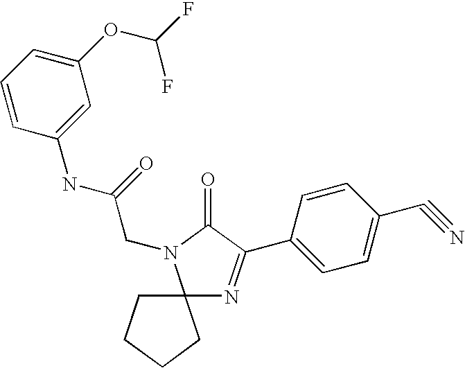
C12(N=C(C3=CC=C(C#N)C=C3)C(=O)N1CC(NC1=CC(OC(F)F)=CC=C1)=O)CCCC2
